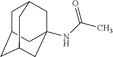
C1C2CC3CC(NC(C)=O)(CC1C3)C2
